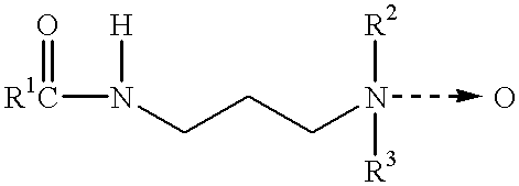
[R1C](N([H])CCCN([R2])[R3])=O.O
